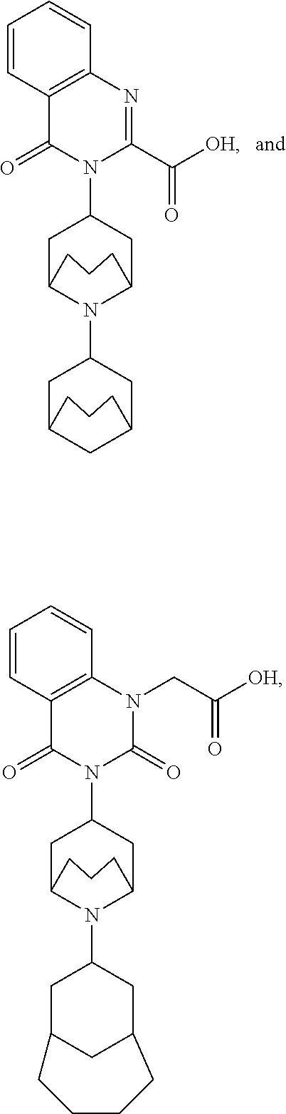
C12=C(N=C(C([OH])=O)N(C3CC4N(C5CC6CC(C5)CCC6)C(C3)CCC4)C1=O)C=CC=C2.C12=C(N(CC([OH])=O)C(=O)N(C3CC4N(C5CC6CC(C5)CCCC6)C(C3)CCC4)C1=O)C=CC=C2
